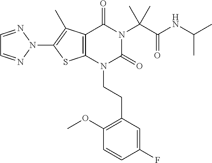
C12=C(N(CCC3=C(OC)C=CC(F)=C3)C(=O)N(C(C(NC(C)C)=O)(C)C)C1=O)SC(N1N=CC=N1)=C2C
